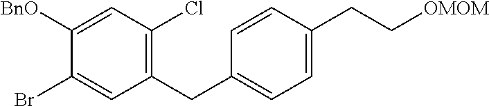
C1([BnO])=CC(Cl)=C(CC2=CC=C(CC[OMOM])C=C2)C=C1Br
